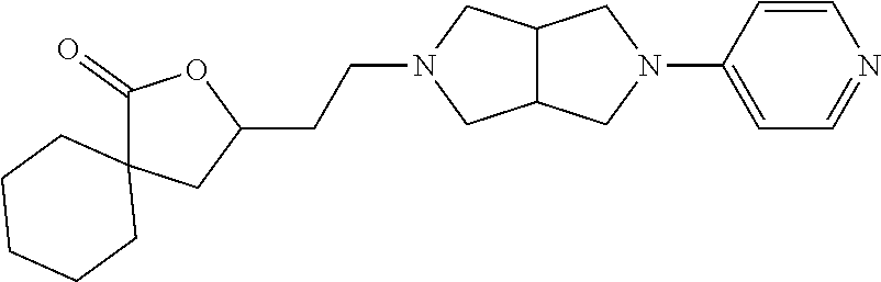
C1(=O)C2(CC(CCN3CC4C(CN(C5=CC=NC=C5)C4)C3)O1)CCCCC2
